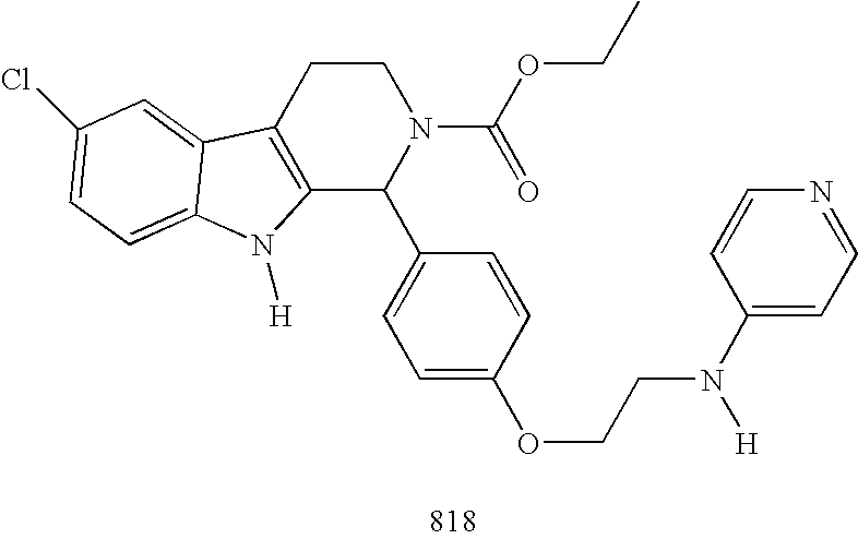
C12=C(CCN(C(OCC)=O)C1C1=CC=C(OCCN(C3=CC=NC=C3)[H])C=C1)C1=CC(Cl)=CC=C1N2[H]
